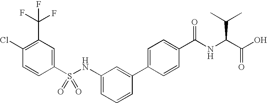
C1(C(F)(F)F)=C(Cl)C=CC(S(NC2=CC=CC(C3=CC=C(C(NC(C(=O)O)C(C)C)=O)C=C3)=C2)(=O)=O)=C1
